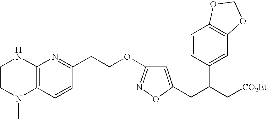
C1CN(C)C2=C(N1)N=C(CCOC1=NOC(CC(C[CO2Et])C3=CC4=C(C=C3)OCO4)=C1)C=C2
